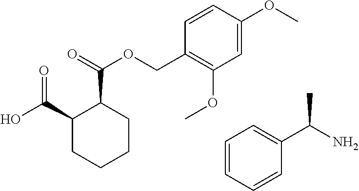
C(=O)(OCC1=C(OC)C=C(OC)C=C1)C1C(C(O)=O)CCCC1.C1=CC=CC(C(N)C)=C1
